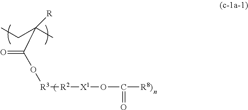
O([R3][R2][X1]OC([R8)])=O)C(C(C)(CC)[R])=O
